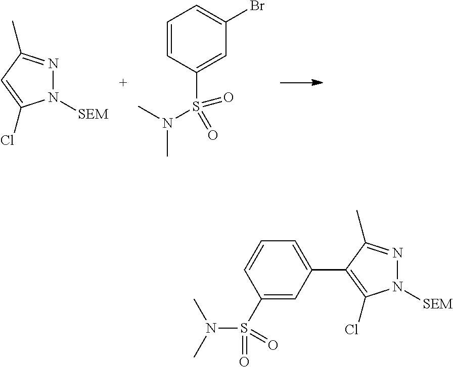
N1([SEM])N=C(C)C(C2=CC=CC(S(N(C)C)(=O)=O)=C2)=C1Cl.N1([SEM])N=C(C)C=C1Cl.C1=CC(S(N(C)C)(=O)=O)=CC(Br)=C1
